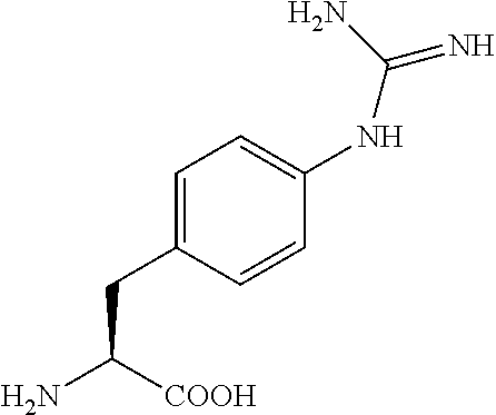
C1=C(CC(N)[COOH])C=CC(NC(=N)N)=C1
